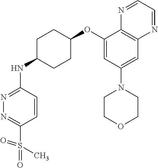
C1(OC2CCC(NC3=NN=C(S(=O)(=O)C)C=C3)CC2)=CC(N2CCOCC2)=CC2=C1N=CC=N2
